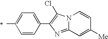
C1=CC(C2=C(Cl)N3C(=N2)C=C([Me])C=C3)=CC=C1C
